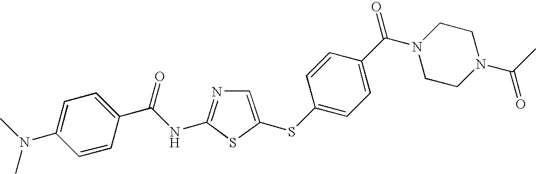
C1=C(SC2=CC=C(C(N3CCN(C(C)=O)CC3)=O)C=C2)SC(NC(C2=CC=C(N(C)C)C=C2)=O)=N1
